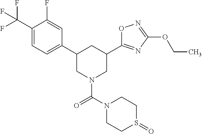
C1(C(F)(F)F)=CC=C(C2CN(C(=O)N3CCS(=O)CC3)CC(C3=NC(OCC)=NO3)C2)C=C1F
